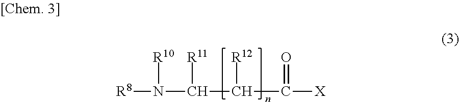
[R8]N(C([R11])C([R12])C([X])=O)[R10]
